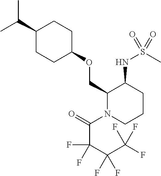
C(C1CCC(OCC2N(C(=O)C(C(C(F)(F)F)(F)F)(F)F)CCCC2NS(C)(=O)=O)CC1)(C)C
